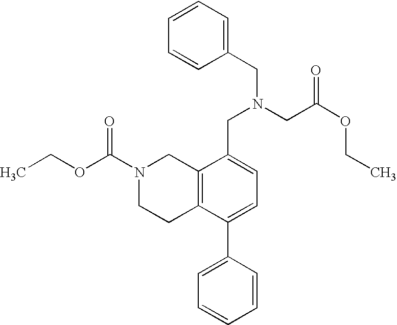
C12=C(C(C3=CC=CC=C3)=CC=C1CN(CC1=CC=CC=C1)CC(OCC)=O)CCN(C(OCC)=O)C2
